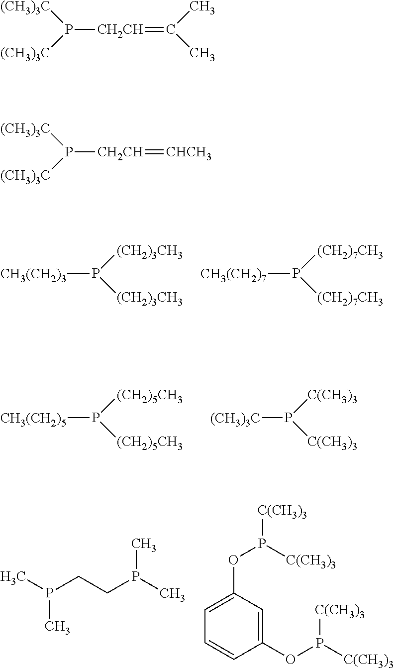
[CH3(CH2)3]P([(CH2)3CH3])[(CH2)3CH3].[CH3(CH2)7]P([(CH2)7CH3])[(CH2)7CH3].[CH3(CH2)5]P([(CH2)5CH3])[(CH2)5CH3].[(CH3)3C]P([C(CH3)3])[C(CH3)3].CP(CCP(C)C)C.C1=CC(OP([C(CH3)3])[C(CH3)3])=CC(OP([C(CH3)3])[C(CH3)3])=C1.P([CH2CH]=C(C)C)([(CH3)3C])[(CH3)3C].P([CH2CH]=[CHCH3])([(CH3)3C])[(CH3)3C]
